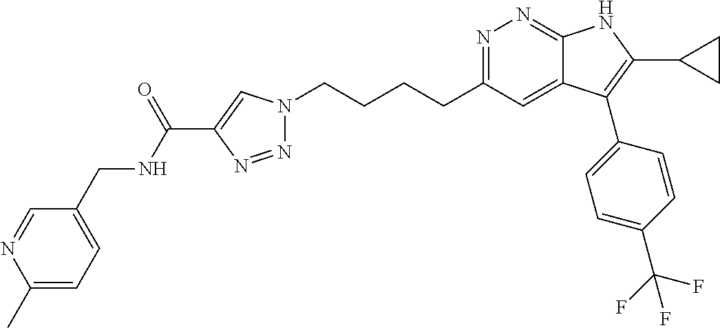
N1=C(CCCCN2N=NC(C(NCC3=CC=C(C)N=C3)=O)=C2)C=C2C(=N1)NC(C1CC1)=C2C1=CC=C(C(F)(F)F)C=C1
